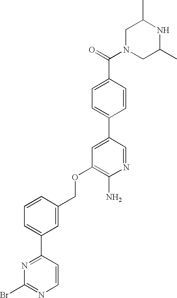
C1N(C(=O)C2=CC=C(C3=CC(OCC4=CC(C5=NC(Br)=NC=C5)=CC=C4)=C(N)N=C3)C=C2)CC(C)NC1C
